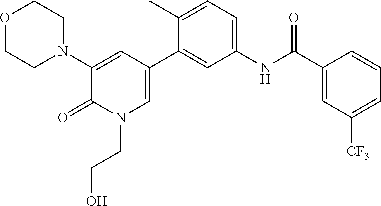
O1CCN(C2=CC(C3=CC(NC(C4=CC([CF3])=CC=C4)=O)=CC=C3C)=CN(CCO)C2=O)CC1
